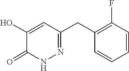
C1(CC2=C(F)C=CC=C2)=NNC(=O)C(O)=C1
